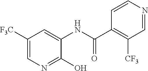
C1([F3C])=CN=C(O)C(NC(C2=C([CF3])C=NC=C2)=O)=C1
